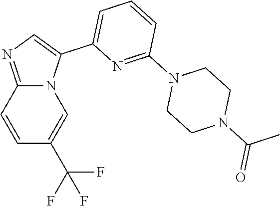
C1=CC2=NC=C(C3=CC=CC(N4CCN(C(C)=O)CC4)=N3)N2C=C1C(F)(F)F
